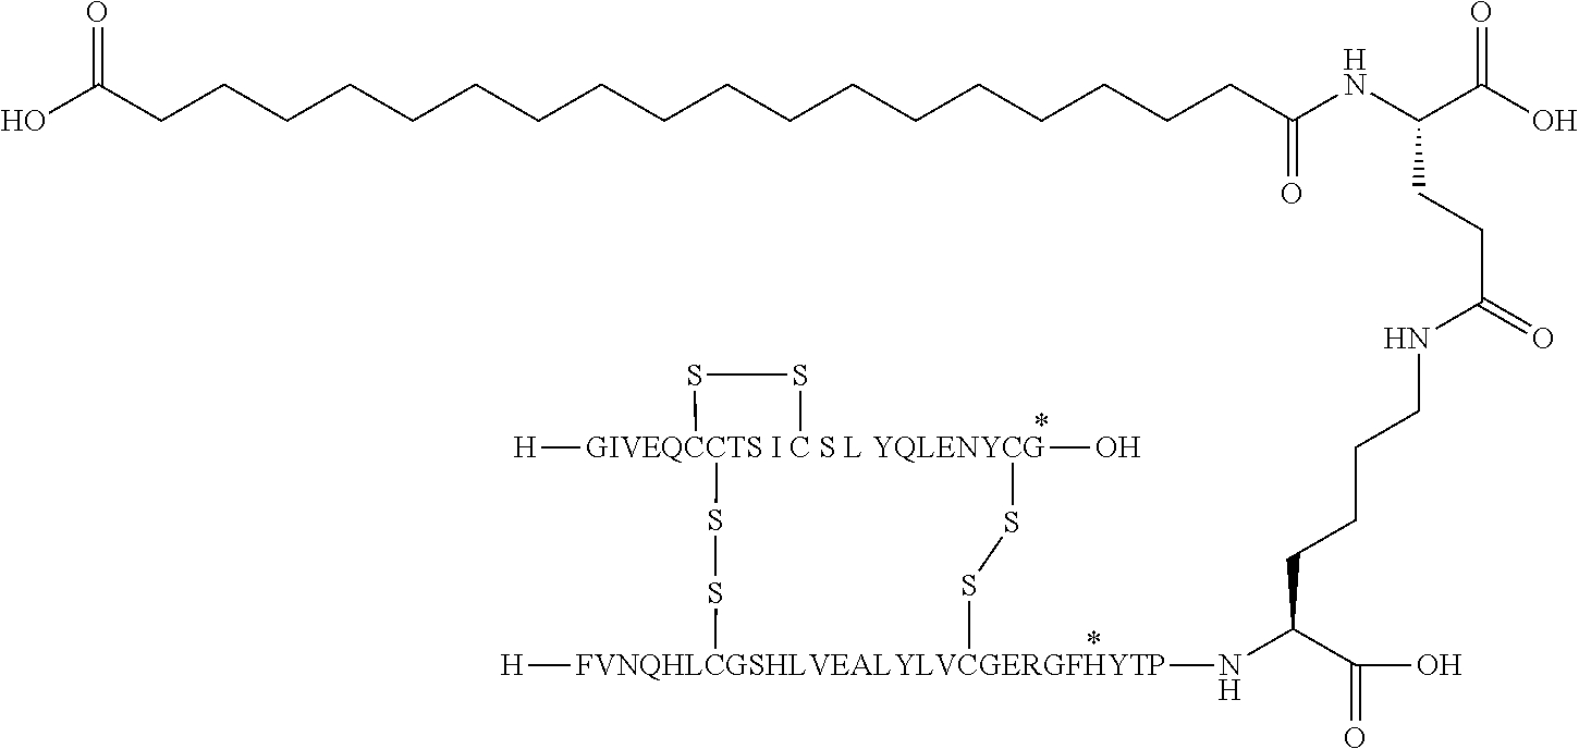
C(CCC(C(O)=O)N[FVNQHLCGSHLVEALYLVCGERGFHYTP]1([H])SS[GIVEQCCTS I C S L YQLENYCG]2([H])(O)(SS1)SS2)CNC(CCC(NC(=O)CCCCCCCCCCCCCCCCCCC(=O)O)C(=O)O)=O
